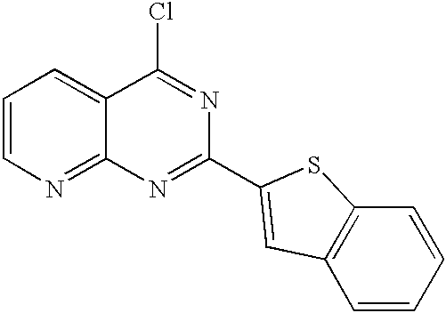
C1=CN=C2C(=C1)C(Cl)=NC(C1=CC3=C(C=CC=C3)S1)=N2
